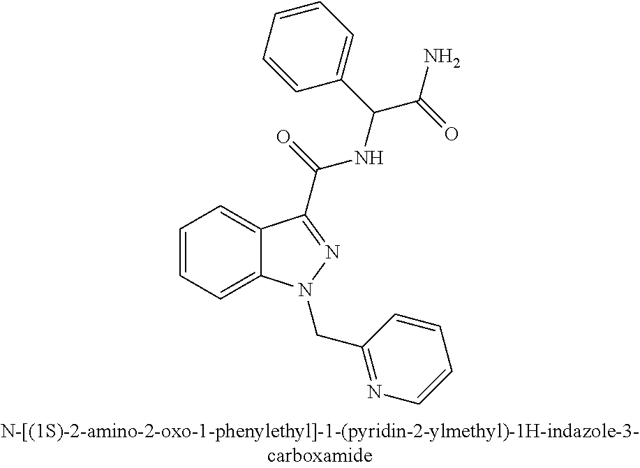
C1=CC=C2C(=C1)C(C(NC(C1=CC=CC=C1)C(=O)N)=O)=NN2CC1=NC=CC=C1
